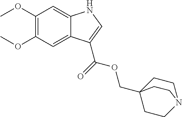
C1(OC)=C(OC)C=C2C(=C1)NC=C2C(=O)OCC12CCN(CC1)CC2
